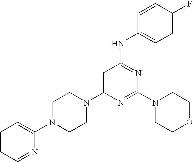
C1=C(N2CCN(C3=CC=CC=N3)CC2)N=C(N2CCOCC2)N=C1NC1=CC=C(F)C=C1
